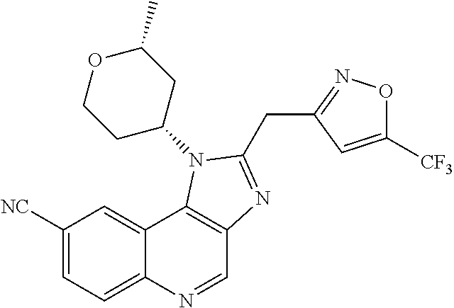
C1([NC])=CC=C2C(=C1)C1=C(C=N2)N=C(CC2=NOC([CF3])=C2)N1C1CC(C)OCC1
